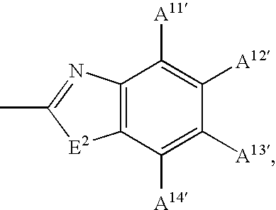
C12=C(C([A14])=C([A13])C([A12])=C1[A11])[E2]C(C)=N2
